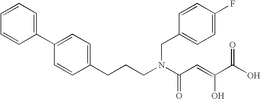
C1(C2=CC=C(CCCN(C(C=C(C(O)=O)O)=O)CC3=CC=C(F)C=C3)C=C2)=CC=CC=C1
